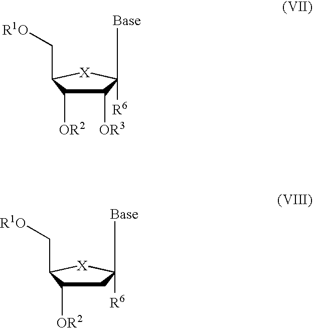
C1([OR3])C([OR2])C(C[R1O])[X]C1([Base])[R6].C1C([OR2])C(C[R1O])[X]C1([Base])[R6]
